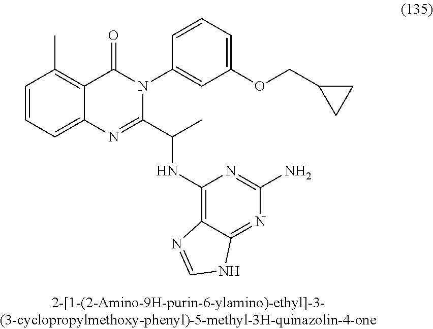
C1=CC=C2C(=C1C)C(=O)N(C1=CC(OCC3CC3)=CC=C1)C(C(C)NC1=C3C(=NC(N)=N1)NC=N3)=N2
